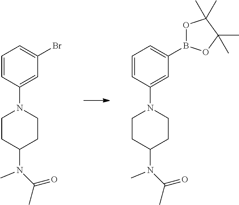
C1=CC(N2CCC(N(C(C)=O)C)CC2)=CC(Br)=C1.C1=CC(N2CCC(N(C(C)=O)C)CC2)=CC(B2OC(C)(C)C(C)(C)O2)=C1
